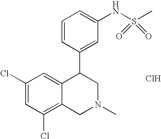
C1(Cl)=C2C(=CC(Cl)=C1)C(C1=CC(NS(C)(=O)=O)=CC=C1)CN(C)C2.Cl
